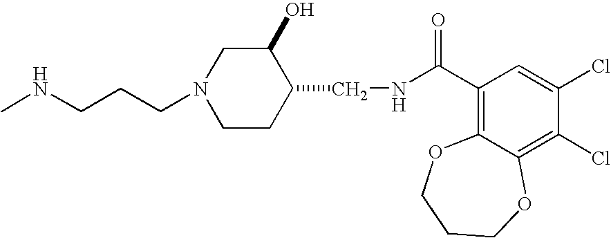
CNCCCN1CCC(CNC(C2=C3C(=C(Cl)C(Cl)=C2)OCCCO3)=O)C(O)C1
